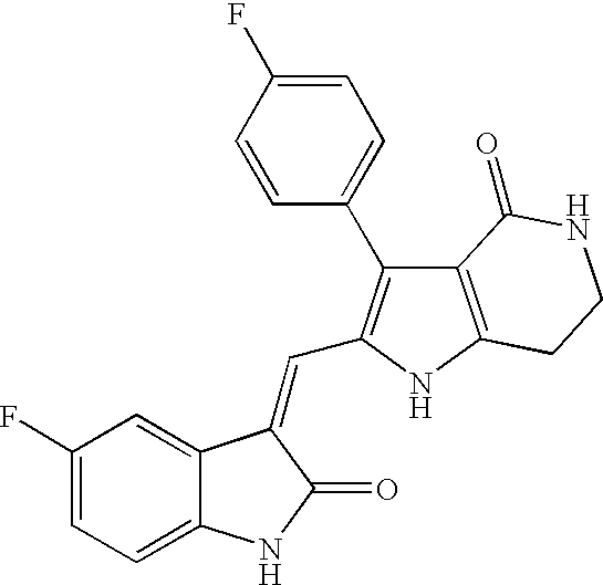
C1=C(F)C=C2C(=C1)NC(=O)C2=CC1=C(C2=CC=C(F)C=C2)C2=C(N1)CCNC2=O
